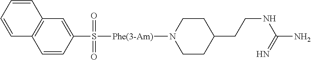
C12=C(C=C(S(=O)(=O)[Phe(3-Am)]N3CCC(CCNC(N)=N)CC3)C=C1)C=CC=C2
